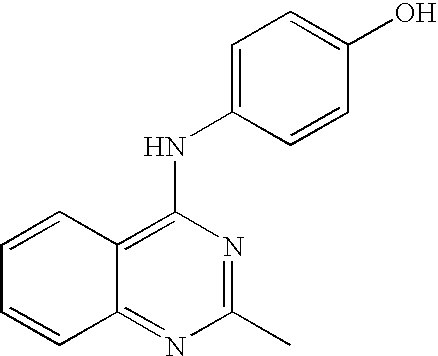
C1(C)=NC(NC2=CC=C(O)C=C2)=C2C(=N1)C=CC=C2
